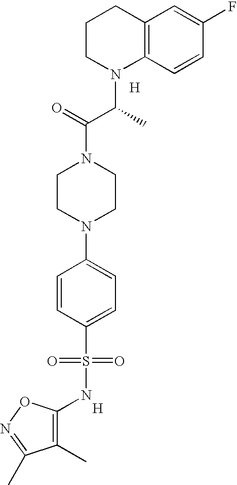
[H].C12=C(C=CC(F)=C1)N(C(C(N1CCN(C3=CC=C(S(=O)(=O)NC4=C(C)C(C)=NO4)C=C3)CC1)=O)C)CCC2.[H]
